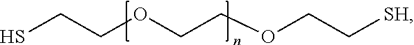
SCCOCCOCC[SH]
